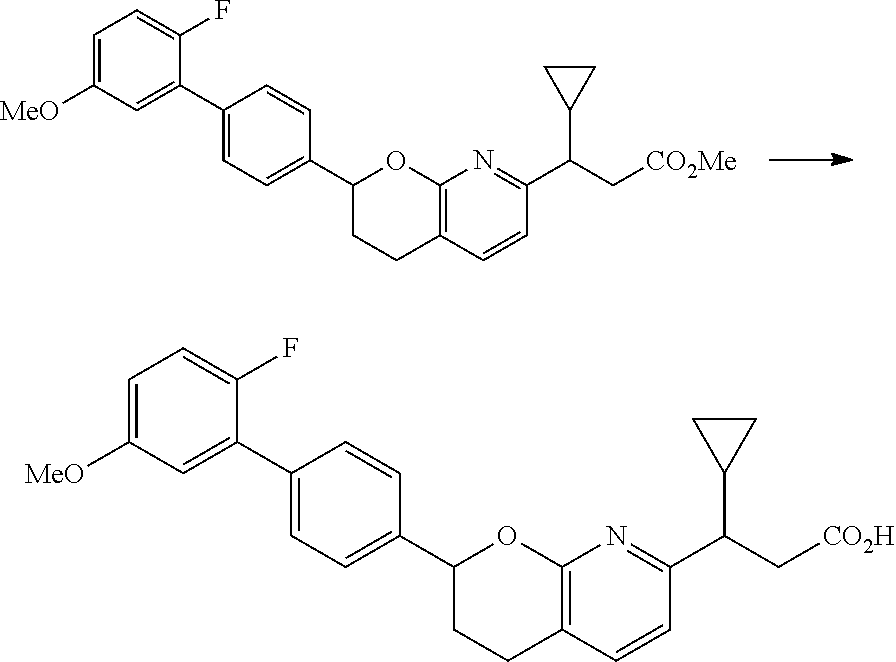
C1(C2=CC=C(C3=CC([MeO])=CC=C3F)C=C2)CCC2=C(O1)N=C(C(C[CO2H])C1CC1)C=C2.C1(C2=CC=C(C3=CC([MeO])=CC=C3F)C=C2)CCC2=C(O1)N=C(C(C[CO2Me])C1CC1)C=C2
